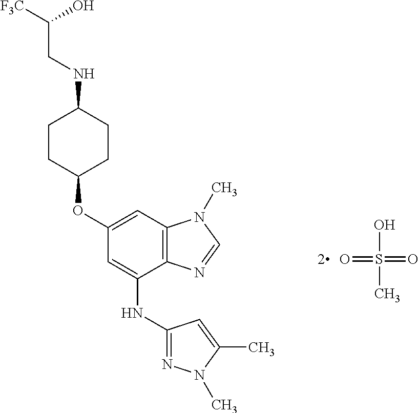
C1(OC2CCC(NCC([F3C])O)CC2)=CC2=C(C(NC3=NN(C)C(C)=C3)=C1)N=CN2C.O=S(C)(O)=O
